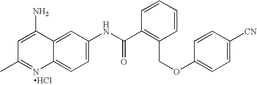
CC1=NC2=CC=C(NC(C3=C(COC4=CC=C([CN])C=C4)C=CC=C3)=O)C=C2C(N)=C1.Cl
